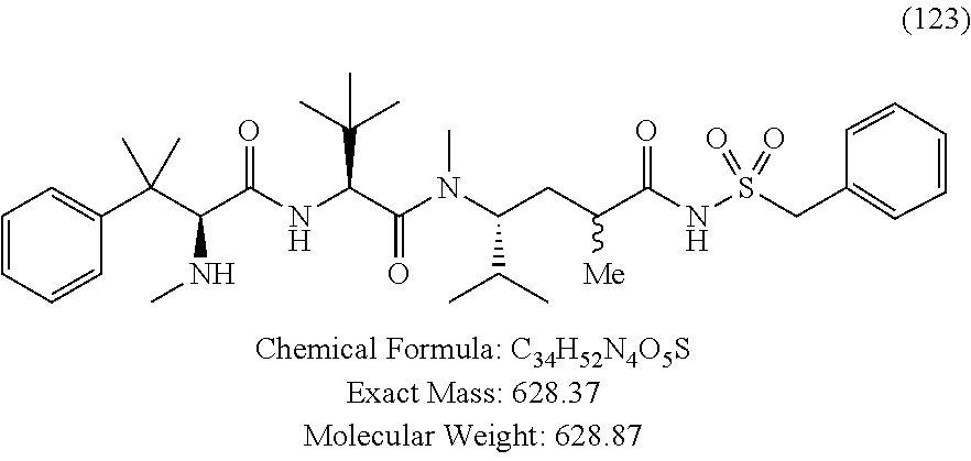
C1=CC=CC(C(C(NC)C(=O)NC(C(C)(C)C)C(=O)N(C)C(C(C)C)CC([Me])C(=O)NS(=O)(=O)CC2=CC=CC=C2)(C)C)=C1
